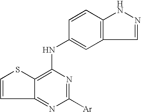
C12=NC([Ar])=NC(NC3=CC4=C(C=C3)NN=C4)=C1SC=C2
